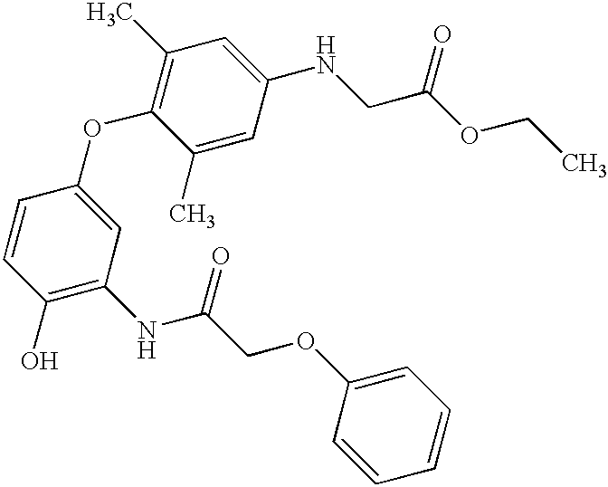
C1(O)=C(NC(=O)COC2=CC=CC=C2)C=C(OC2=C(C)C=C(NCC(=O)OCC)C=C2C)C=C1
